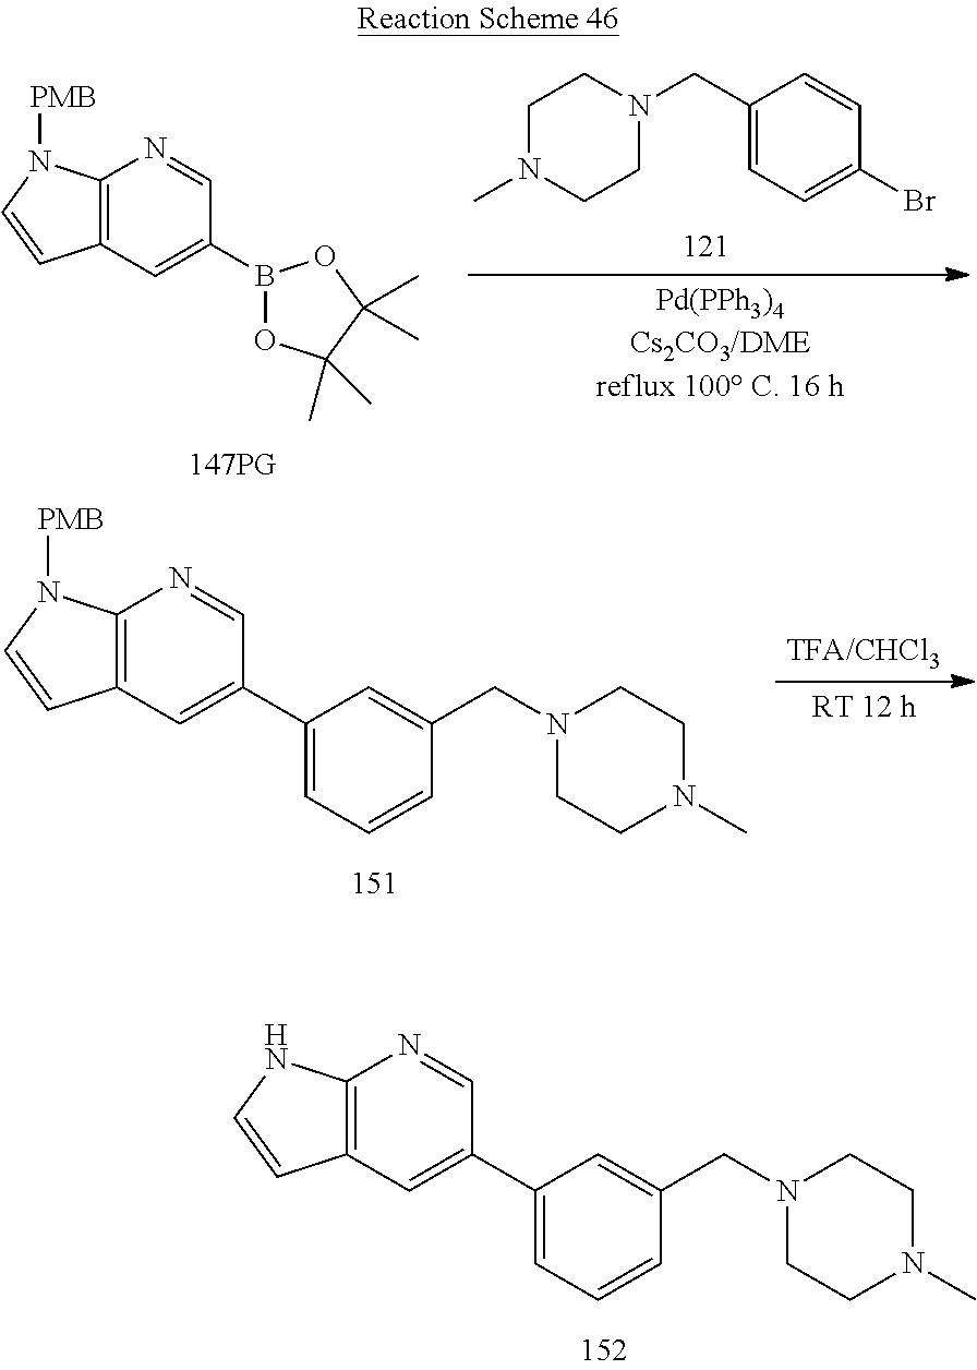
C12=C(C=C(C3=CC=CC(CN4CCN(C)CC4)=C3)C=N1)C=CN2.C12=C(C=C(B3OC(C)(C)C(C)(C)O3)C=N1)C=CN2[PMB].C1N(C)CCN(CC2=CC=C(Br)C=C2)C1.C12=C(C=C(C3=CC=CC(CN4CCN(C)CC4)=C3)C=N1)C=CN2[PMB]
